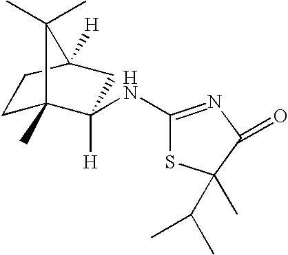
C1C2(C)C([H])(NC3=NC(=O)C(C(C)C)(C)S3)CC([H])(C1)C2(C)C
